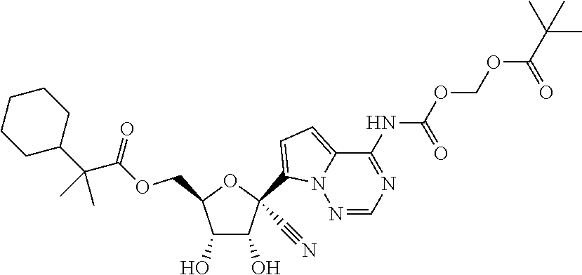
C1(O)C(O)C(COC(=O)C(C2CCCCC2)(C)C)OC1(C1=CC=C2N1N=CN=C2NC(=O)OCOC(=O)C(C)(C)C)C#N
